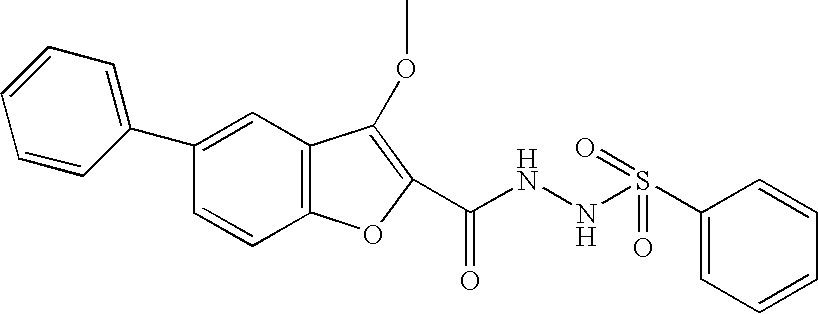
C1(C2=CC=CC=C2)=CC2=C(C=C1)OC(C(NNS(C1=CC=CC=C1)(=O)=O)=O)=C2OC
